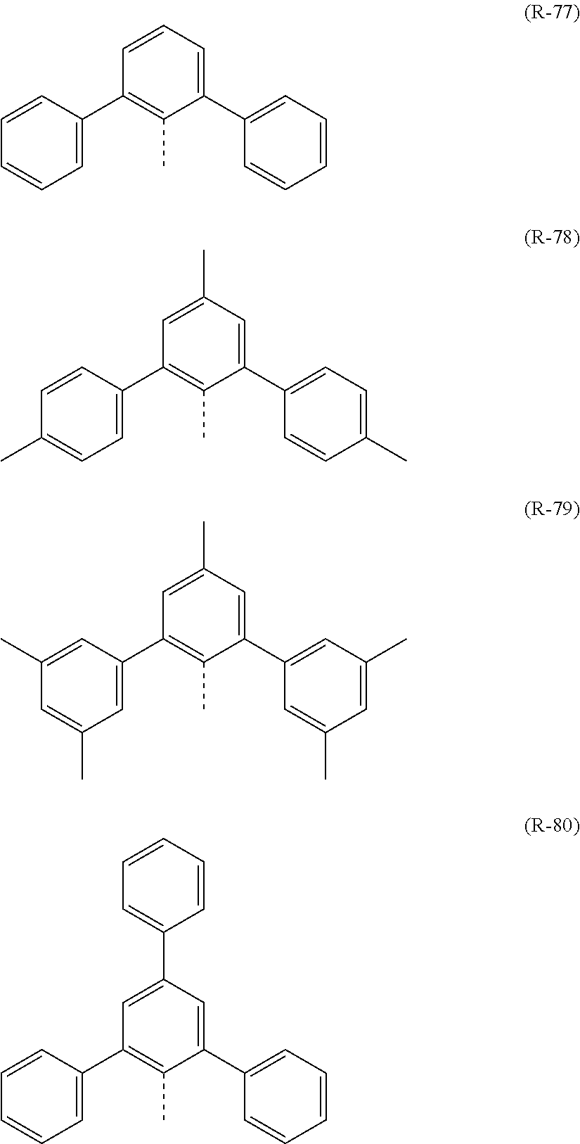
C1(C2=CC=CC=C2)=CC=CC(C2=CC=CC=C2)=C1C.C1(C2=CC=C(C)C=C2)=CC(C)=CC(C2=CC=C(C)C=C2)=C1C.C1(C2=CC(C)=CC(C)=C2)=CC(C)=CC(C2=CC(C)=CC(C)=C2)=C1C.C1(C2=CC=CC=C2)=CC(C2=CC=CC=C2)=CC(C2=CC=CC=C2)=C1C
